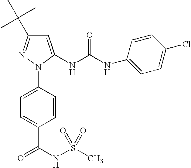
C1=C(NC(NC2=CC=C(Cl)C=C2)=O)N(C2=CC=C(C(NS(C)(=O)=O)=O)C=C2)N=C1C(C)(C)C
